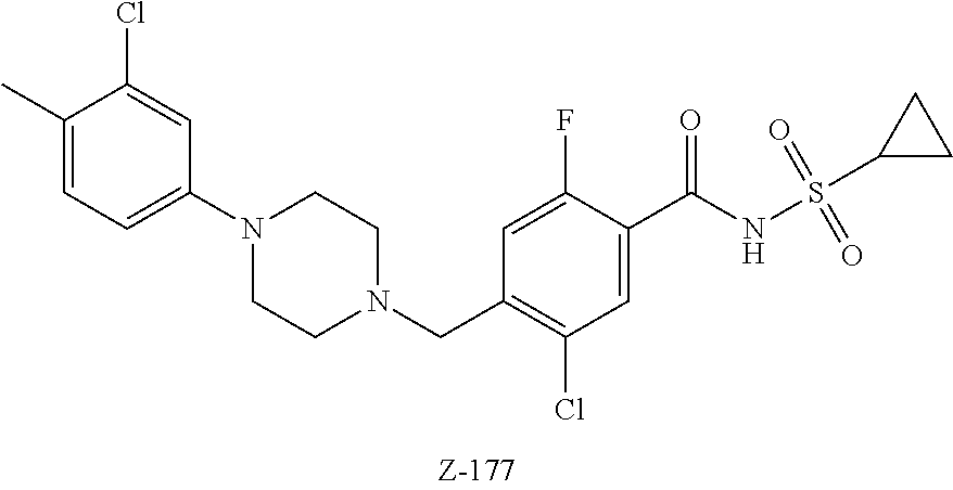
C1(C)=CC=C(N2CCN(CC3=C(Cl)C=C(C(NS(C4CC4)(=O)=O)=O)C(F)=C3)CC2)C=C1Cl
